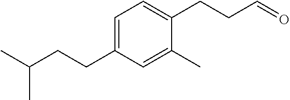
C1=C(CCC(C)C)C=C(C)C(CCC=O)=C1
